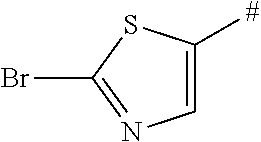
C1=C([#])SC(Br)=N1
